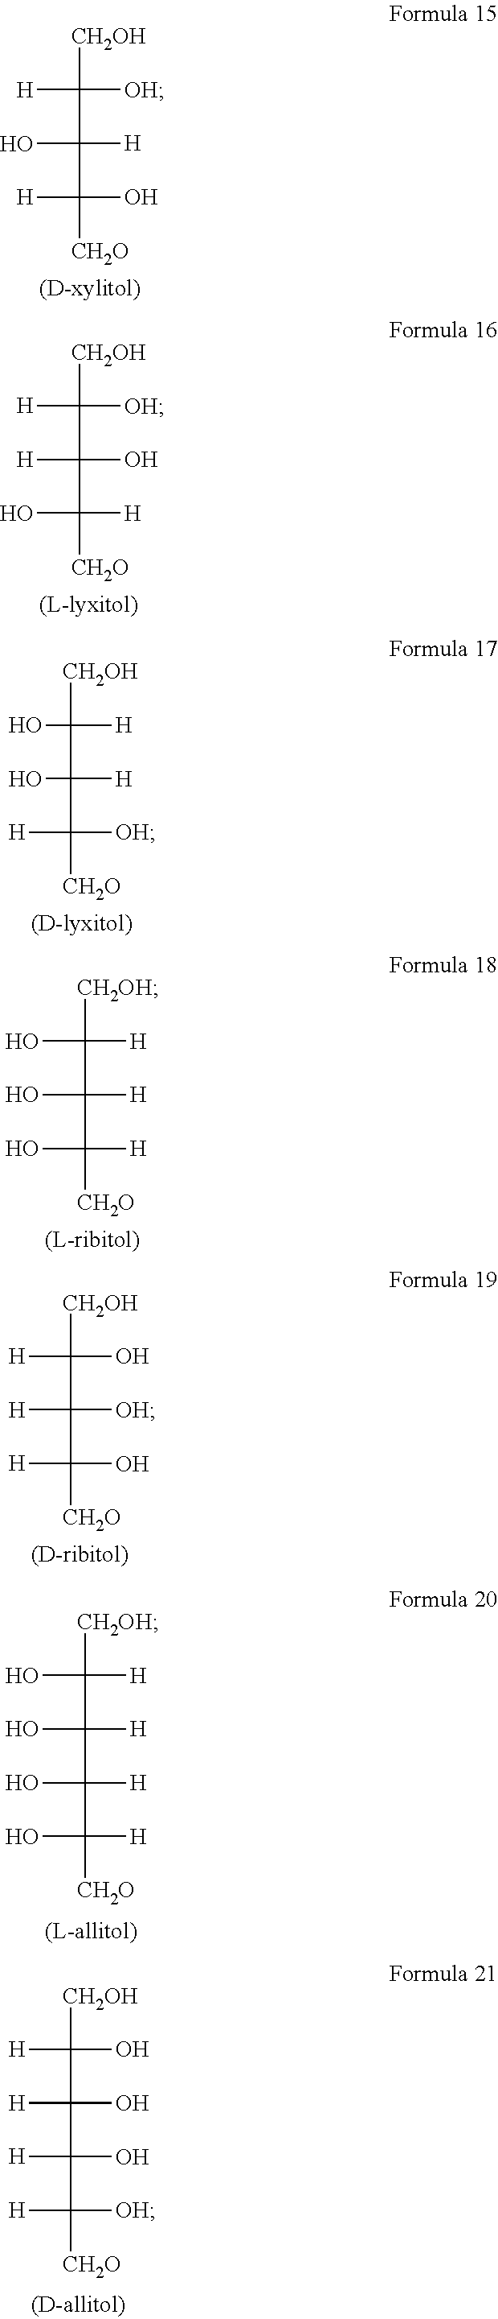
[CH2OH]C([OH])([H])C([H])(O)C(O)([H])[CH2O].[CH2OH]C([OH])([H])C(O)([H])C([H])(O)[CH2O].[CH2OH]C([H])(O)C([H])(O)C([OH])([H])[CH2O].[CH2OH]C([H])(O)C([H])(O)C([H])(O)[CH2O].[CH2OH]C(O)(C([OH])(C(O)([H])[CH2O])[H])[H].[CH2OH]C([H])(C(C([H])(O)C([H])([CH2O])O)(O)[H])O.[CH2OH]C(O)(C(C(O)([H])C([OH])([CH2O])[H])([H])O)[H]
